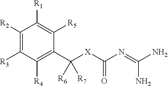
C(=NC([X]C([R7])(C1=C([R4])C([R3])=C([R2])C([R1])=C1[R5])[R6])=O)(N)N
